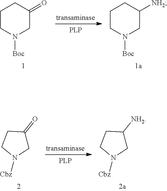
C1CN([Boc])CC(=O)C1.C1CN([Boc])CC([NH2])C1.C1C(=O)CCN1[Cbz].C1C([NH2])CCN1[Cbz]
